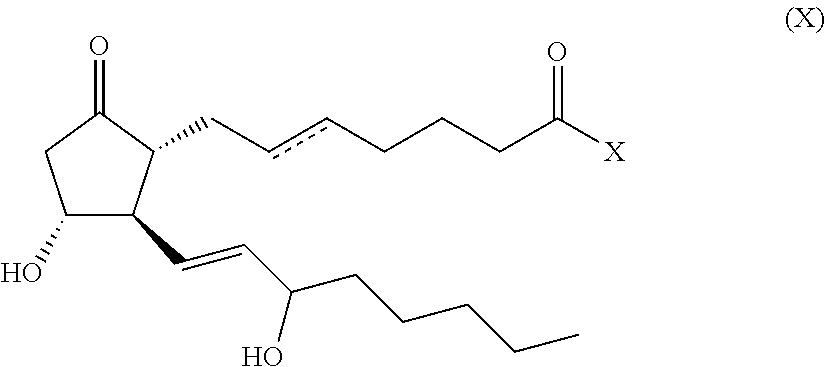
C1(=O)CC(O)C(C=CC(CCCCC)O)C1CccCCCC([X])=O
